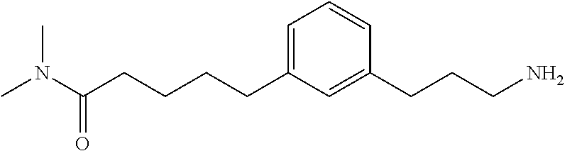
C(CC1=CC=CC(CCCN)=C1)CCC(N(C)C)=O
